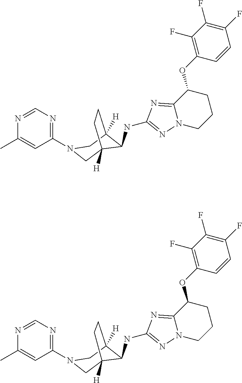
C1(F)=C(OC2C3=NC(NC4C5([H])CN(C6=NC=NC(C)=C6)CC4([H])CC5)=NN3CCC2)C=CC(F)=C1F.C1(F)=C(OC2C3=NC(NC4C5([H])CN(C6=NC=NC(C)=C6)CC4([H])CC5)=NN3CCC2)C=CC(F)=C1F
